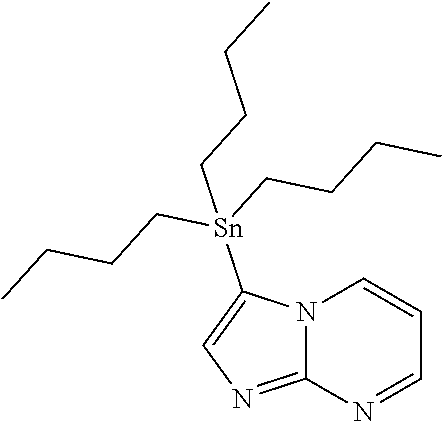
N12C(=NC=C1[Sn](CCCC)(CCCC)CCCC)N=CC=C2
